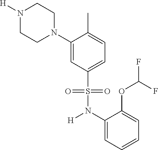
N1([H])CCN(C2=CC(S(=O)(=O)N([H])C3=CC=CC=C3OC(F)F)=CC=C2C)CC1
